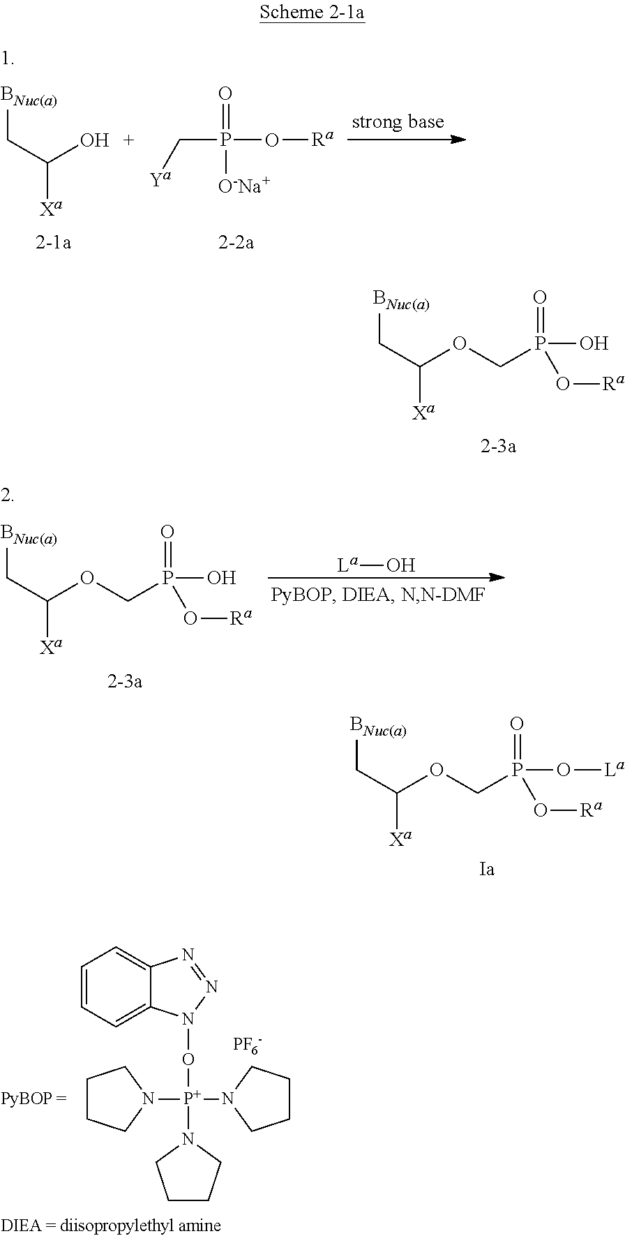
C1=CC=C2C(=C1)N=NN2O[P+](N1CCCC1)(N1CCCC1)N1CCCC1.[PF6-].[BNuc(a)]CC([Xa])O.C(P(=O)(O[Ra])[O-Na+])[Ya].[BNuc(a)]CC([Xa])OCP(=O)(O)O[Ra].[La]O.[BNuc(a)]CC([Xa])OCP(=O)(O)O[Ra].[BNuc(a)]CC([Xa])OCP(=O)(O[La])O[Ra].[Ia]
